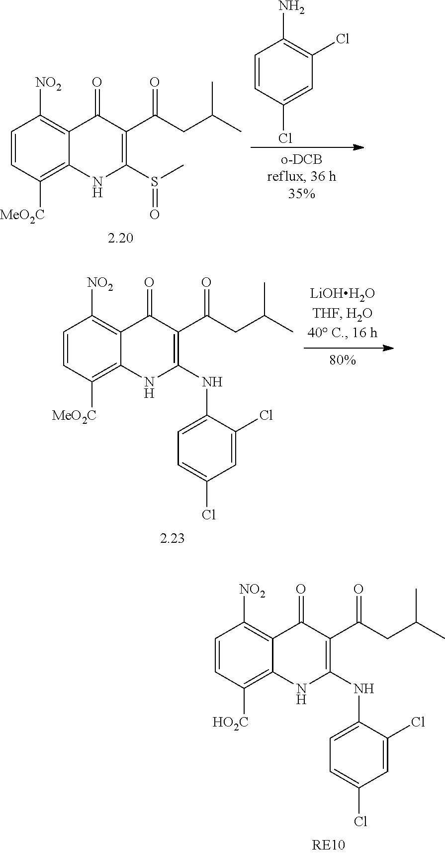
C1=CC([MeO2C])=C2C(=C1[NO2])C(=O)C(C(CC(C)C)=O)=C(S(C)=O)N2.C1=CC(Cl)=CC(Cl)=C1N.C1=CC([MeO2C])=C2C(=C1[NO2])C(=O)C(C(CC(C)C)=O)=C(NC1=CC=C(Cl)C=C1Cl)N2.C1=CC([HO2C])=C2C(=C1[NO2])C(=O)C(C(CC(C)C)=O)=C(NC1=CC=C(Cl)C=C1Cl)N2
